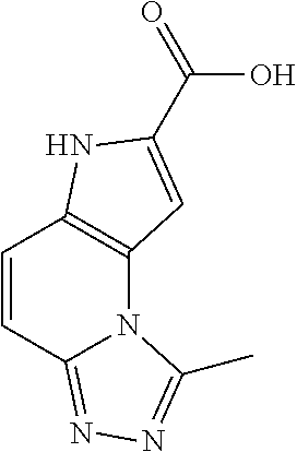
C1=CC2=NN=C(C)N2C2=C1NC(C(O)=O)=C2
